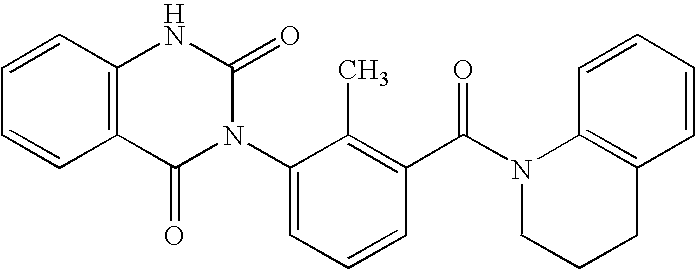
C1=CC2=C(C=C1)C(=O)N(C1=CC=CC(C(=O)N3CCCC4=C3C=CC=C4)=C1C)C(=O)N2
